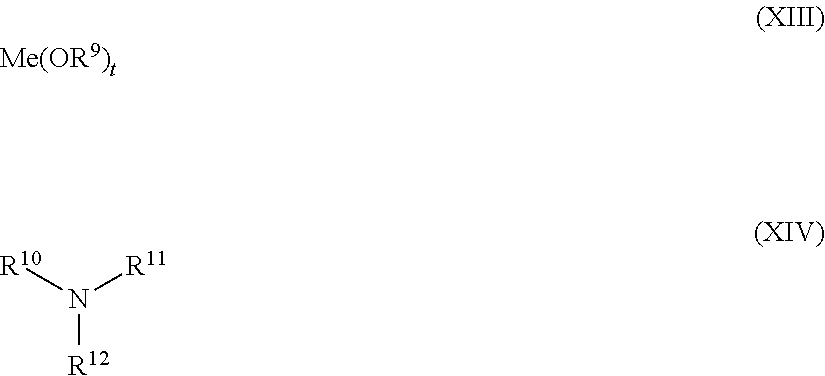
[R10]N([R11])[R12]
